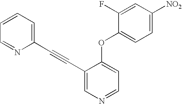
C1=C([NO2])C=C(F)C(OC2=CC=NC=C2C#CC2=CC=CC=N2)=C1
